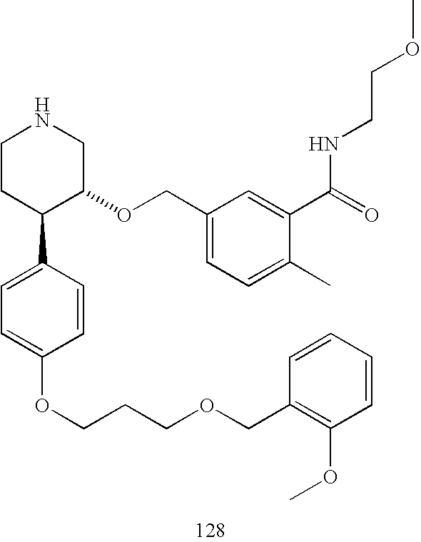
C1CC(C2=CC=C(OCCCOCC3=C(OC)C=CC=C3)C=C2)C(OCC2=CC=C(C)C(C(=O)NCCOC)=C2)CN1
